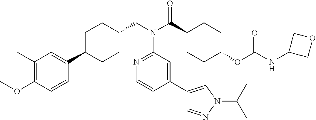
C1(C)=C(OC)C=CC(C2CCC(CN(C(C3CCC(OC(NC4COC4)=O)CC3)=O)C3=NC=CC(C4=CN(C(C)C)N=C4)=C3)CC2)=C1
